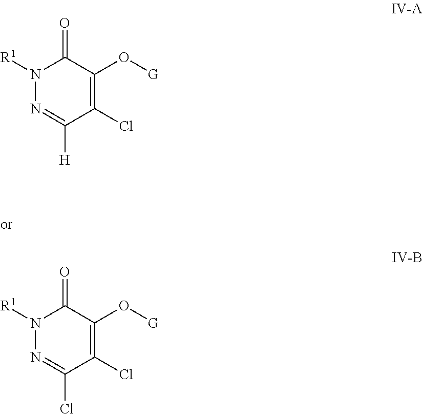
N1([R1])N=C([H])C(Cl)=C(O[G])C1=O.N1([R1])N=C(Cl)C(Cl)=C(O[G])C1=O
